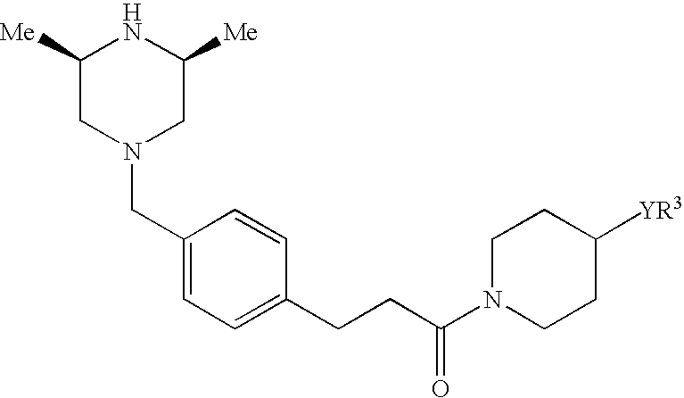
C1([Me])CN(CC2=CC=C(CCC(N3CCC([YR3])CC3)=O)C=C2)CC([Me])N1
